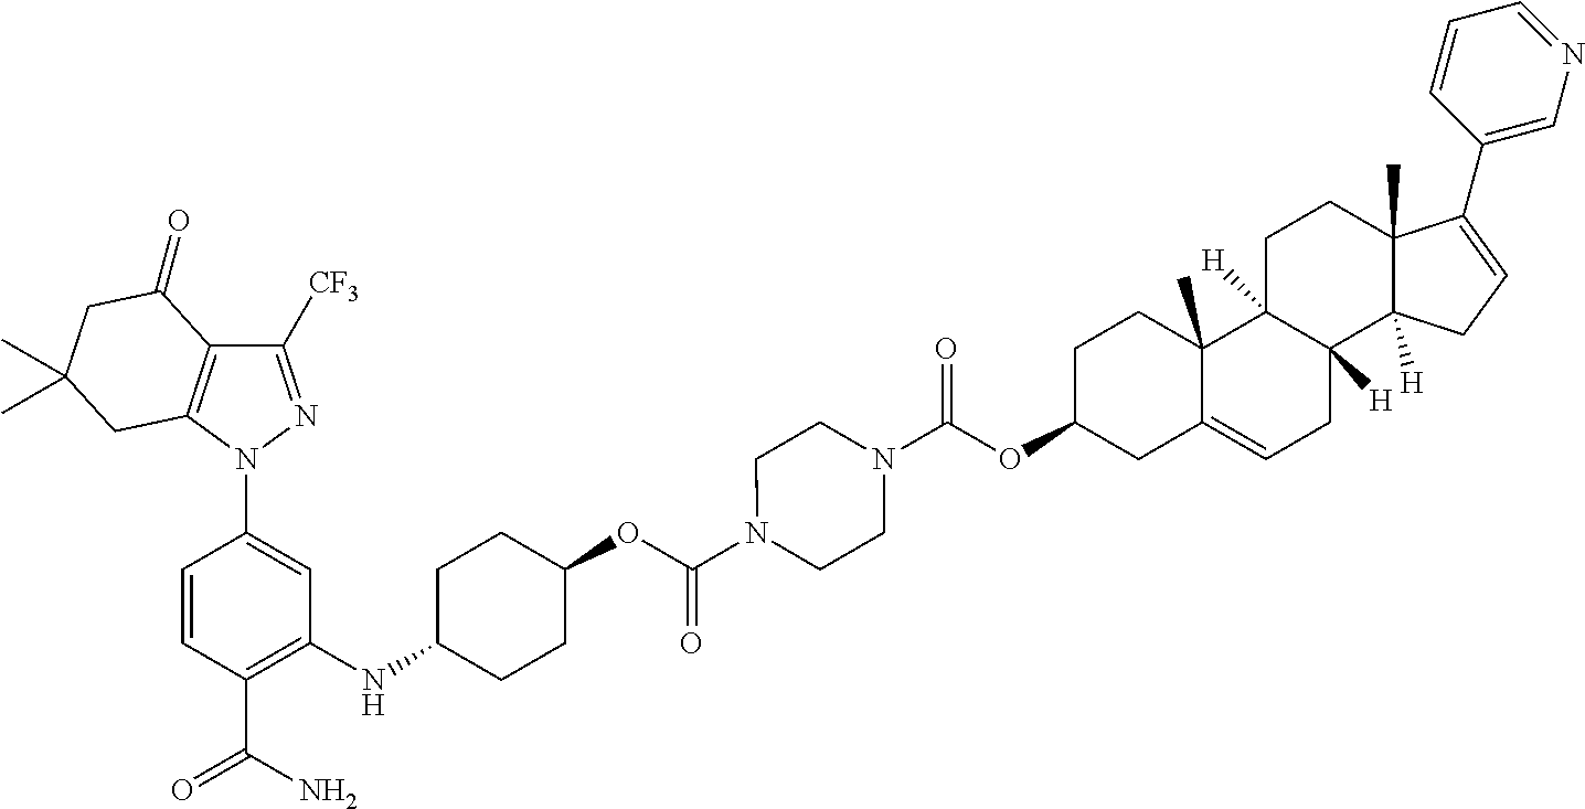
C1=CC(C(=O)N)=C(NC2CCC(OC(N3CCN(C(OC4CCC5(C)C(=CCC6([H])C5([H])CCC5(C)C6([H])CC=C5C5=CN=CC=C5)C4)=O)CC3)=O)CC2)C=C1N1N=C([CF3])C2=C1CC(C)(C)CC2=O
